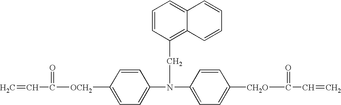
C1=C(N(CC2=C3C(=CC=C2)C=CC=C3)C2=CC=C([CH2O]C(=O)C=C)C=C2)C=CC([OCH2]C(=O)C=C)=C1
